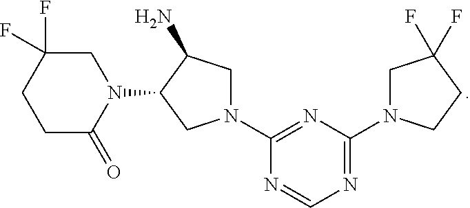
C1C(=O)N(C2CN(C3=NC(N4CC(F)(F)CC4)=NC=N3)CC2N)CC(F)(F)C1
